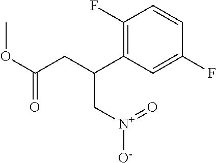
C(C(C1=C(F)C=CC(F)=C1)C[N+](=O)[O-])C(OC)=O
